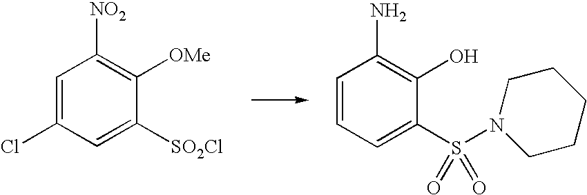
C1=C(Cl)C=C([SO2Cl])C([OMe])=C1[NO2].C1=CC=C(S(=O)(=O)N2CCCCC2)C(O)=C1N
